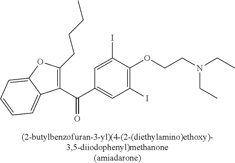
C1=C(I)C(OCCN(CC)CC)=C(I)C=C1C(C1=C(CCCC)OC2=CC=CC=C12)=O
